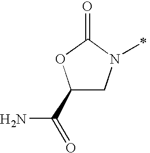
C1(C(=O)N)CN(C)C(=O)O1
